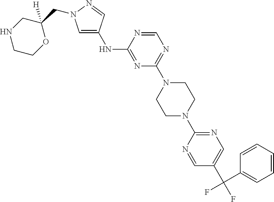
N(C1=NC(N2CCN(C3=NC=C(C(C4=CC=CC=C4)(F)F)C=N3)CC2)=NC=N1)C1=CN(CC2([H])CNCCO2)N=C1
